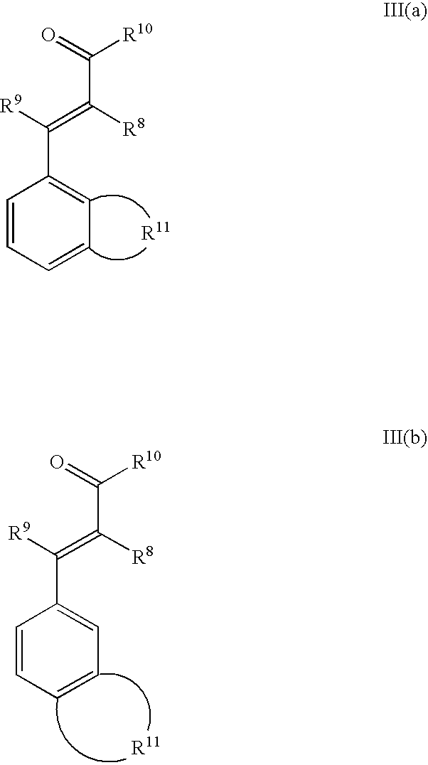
O=C([R10])C([R8])=C([R9])C1=CC=CC=C1.O=C([R10])C([R8])=C([R9])C1=CC=CC=C1
